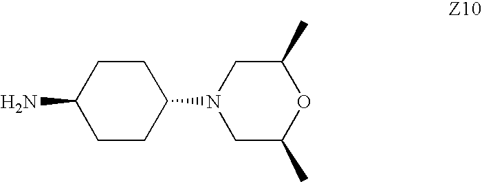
C1CC(N)CCC1N1CC(C)OC(C)C1
